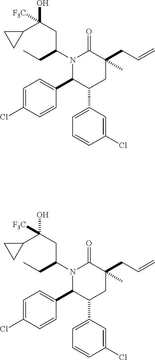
N1(C(CC(C2CC2)(O)[F3C])CC)C(C2=CC=C(Cl)C=C2)C(C2=CC=CC(Cl)=C2)CC(CC=C)(C)C1=O.N1(C(CC(C2CC2)(O)[F3C])CC)C(C2=CC=C(Cl)C=C2)C(C2=CC=CC(Cl)=C2)CC(CC=C)(C)C1=O
